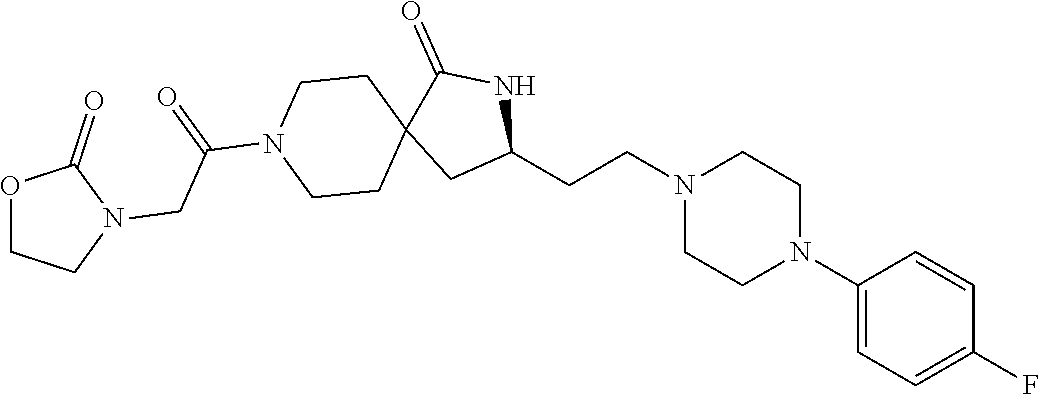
C1(CCN2CCN(C3=CC=C(F)C=C3)CC2)NC(=O)C2(C1)CCN(C(=O)CN1C(=O)OCC1)CC2
